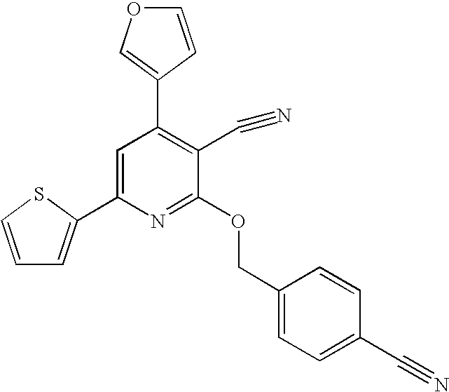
C1=C(C2=CC=CS2)N=C(OCC2=CC=C(C#N)C=C2)C(C#N)=C1C1=COC=C1
